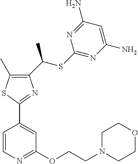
C1(C(SC2=NC(N)=CC(N)=N2)C)=C(C)SC(C2=CC(OCCN3CCOCC3)=NC=C2)=N1
